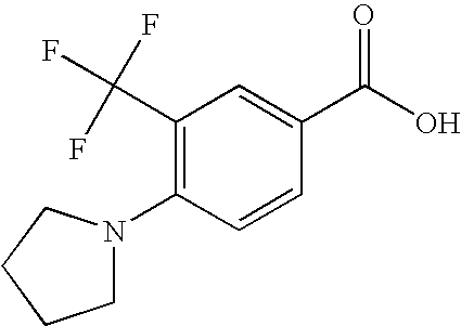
C1(C(F)(F)F)=C(N2CCCC2)C=CC(C(O)=O)=C1
